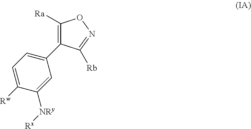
C1([Ra])=C(C2=CC=C([Rw])C([NRy][Rx])=C2)C([Rb])=NO1
